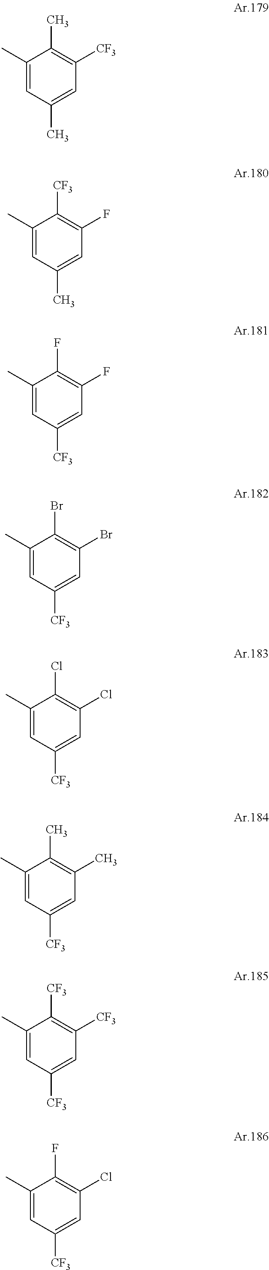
C1(C)=CC(C)=CC([CF3])=C1C.C1(C)=CC(C)=CC(F)=C1[CF3].C1(C)=CC([CF3])=CC(F)=C1F.C1(C)=CC([CF3])=CC(Br)=C1Br.C1(C)=CC([CF3])=CC(Cl)=C1Cl.C1(C)=CC([CF3])=CC(C)=C1C.C1(C)=CC([CF3])=CC([CF3])=C1[CF3].C1(C)=CC([CF3])=CC(Cl)=C1F
